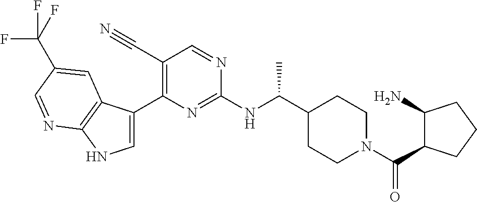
C1(C(NC2=NC(C3=CNC4=C3C=C(C(F)(F)F)C=N4)=C(C#N)C=N2)C)CCN(C(=O)C2C(N)CCC2)CC1
